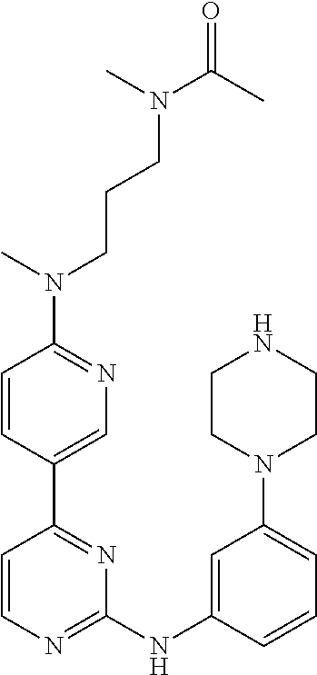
C1=CC(C2=NC(NC3=CC(N4CCNCC4)=CC=C3)=NC=C2)=CN=C1N(CCCN(C)C(=O)C)C
